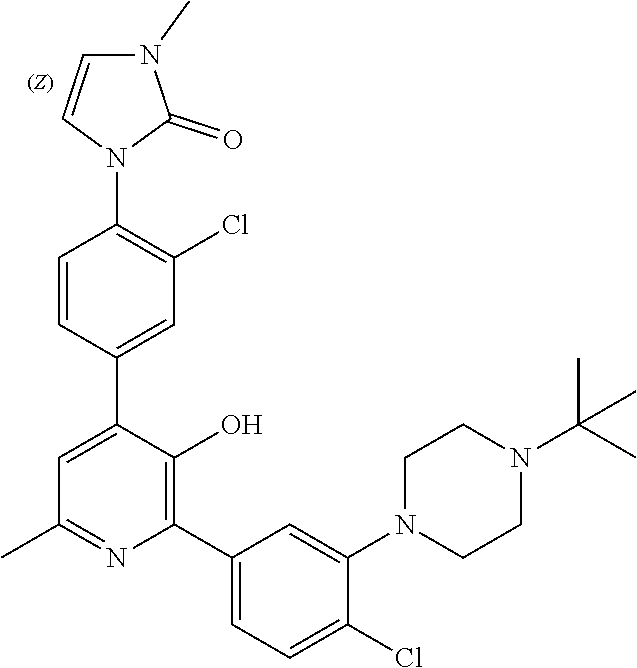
C1=CC(C2=CC(C)=NC(C3=CC=C(Cl)C(N4CCN(C(C)(C)C)CC4)=C3)=C2O)=CC(Cl)=C1N1C(=O)N(C)C=C1
